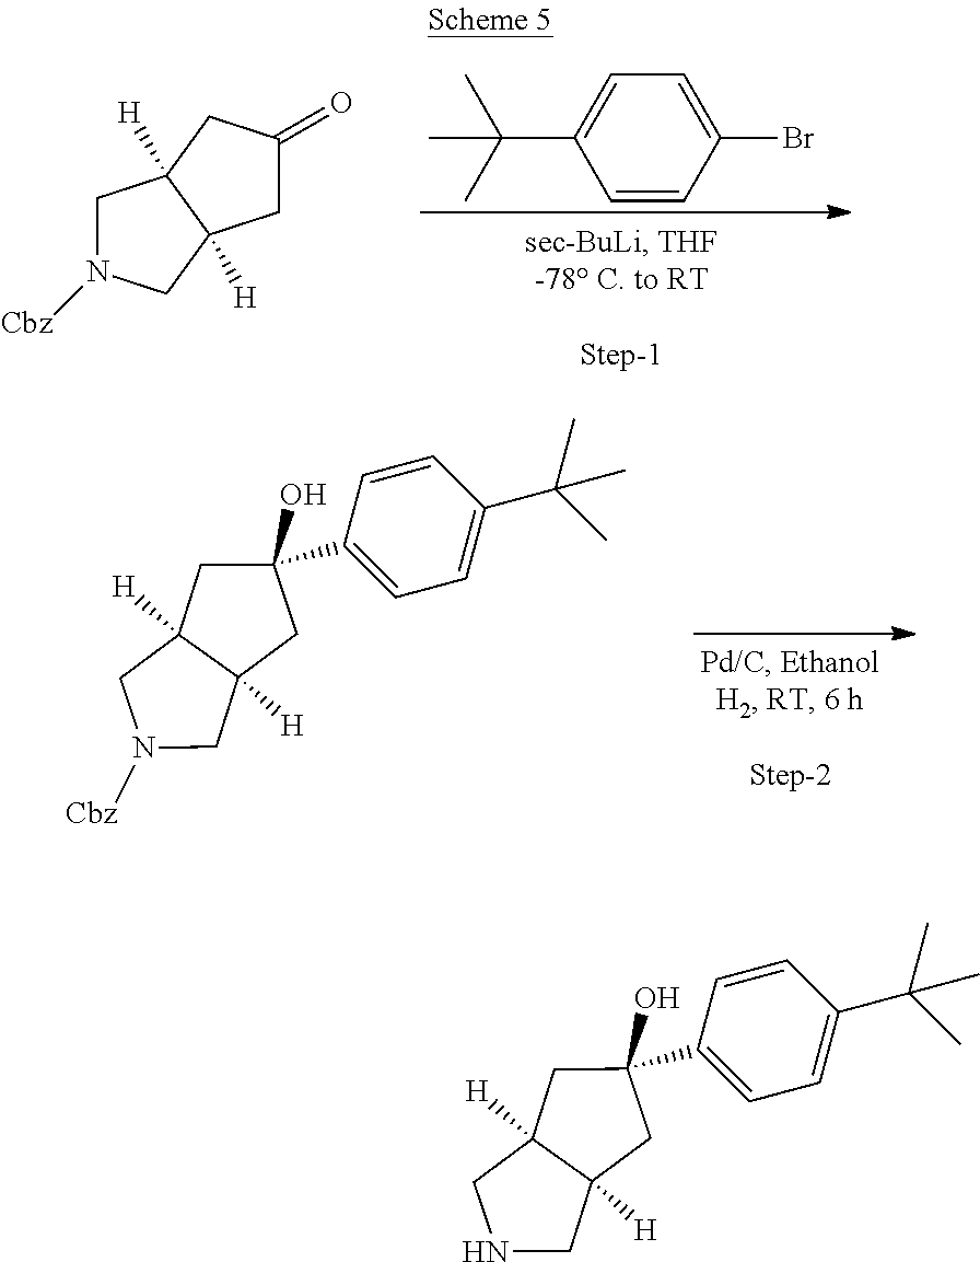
C1=CC(Br)=CC=C1C(C)(C)C.C1C(=O)CC2([H])C1([H])CN([Cbz])C2.C1C(C2=CC=C(C(C)(C)C)C=C2)(O)CC2([H])C1([H])CN([Cbz])C2.C1C(C2=CC=C(C(C)(C)C)C=C2)(O)CC2([H])C1([H])CNC2
